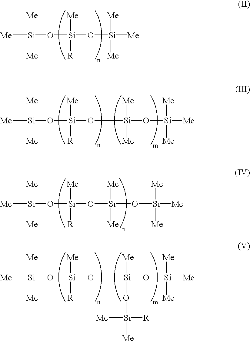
[Me][Si]([Me])([Me])O[Si]([Me])([R])O[Si]([Me])([Me])[Me].[Me][Si]([Me])([Me])O[Si]([Me])([R])O[Si]([Me])([Me])O[Si]([Me])([Me])[Me].[Me][Si]([Me])([Me])O[Si]([Me])([R])O[Si]([Me])([Me])O[Si]([Me])([Me])[Me].[Me][Si]([Me])([Me])O[Si]([Me])([R])O[Si]([Me])(O[Si]([Me])([Me])[R])O[Si]([Me])([Me])[Me]
